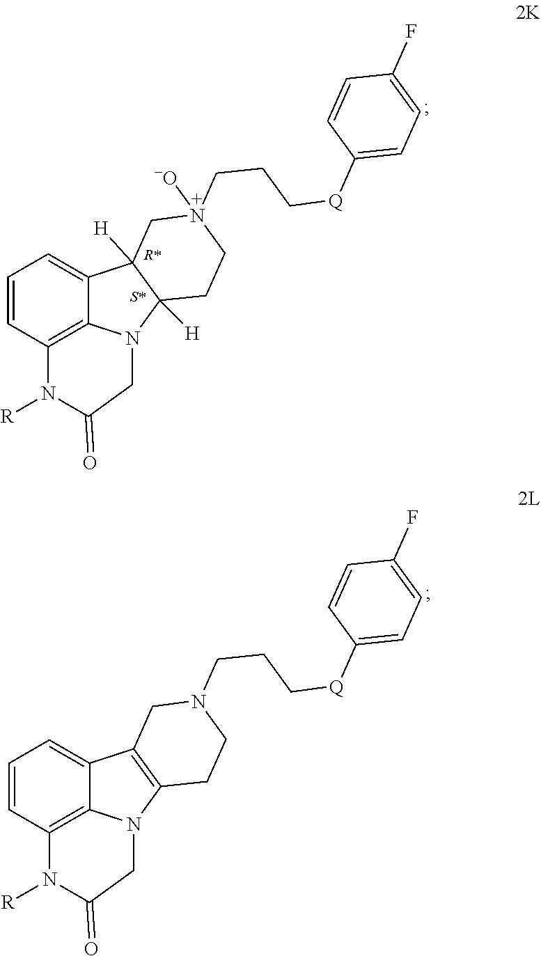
C1=CC2=C3C(=C1)C1([H])C([H])(N3CC(=O)N2[R])CCN(CCC[Q]C2=CC=C(F)C=C2)([-O])C1.C1=CC2=C3C(=C1)C1=C(N3CC(=O)N2[R])CCN(CCC[Q]C2=CC=C(F)C=C2)C1
